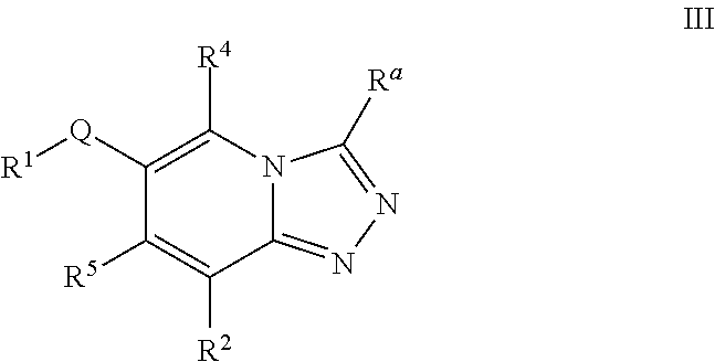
C1([Q][R1])=C([R4])N2C(=NN=C2[Ra])C([R2])=C1[R5]
